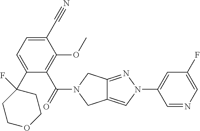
C1(C#N)=CC=C(C2(F)CCOCC2)C(C(=O)N2CC3=CN(C4=CC(F)=CN=C4)N=C3C2)=C1OC
